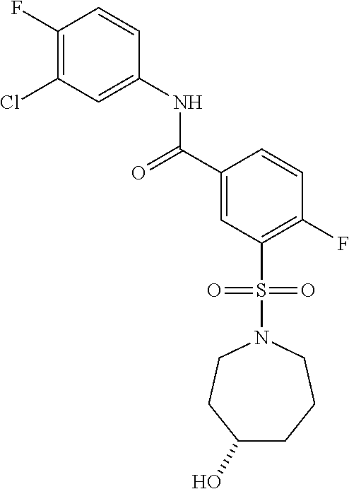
C1(F)=C(Cl)C=C(NC(=O)C2=CC(S(=O)(=O)N3CCC(O)CCC3)=C(F)C=C2)C=C1
